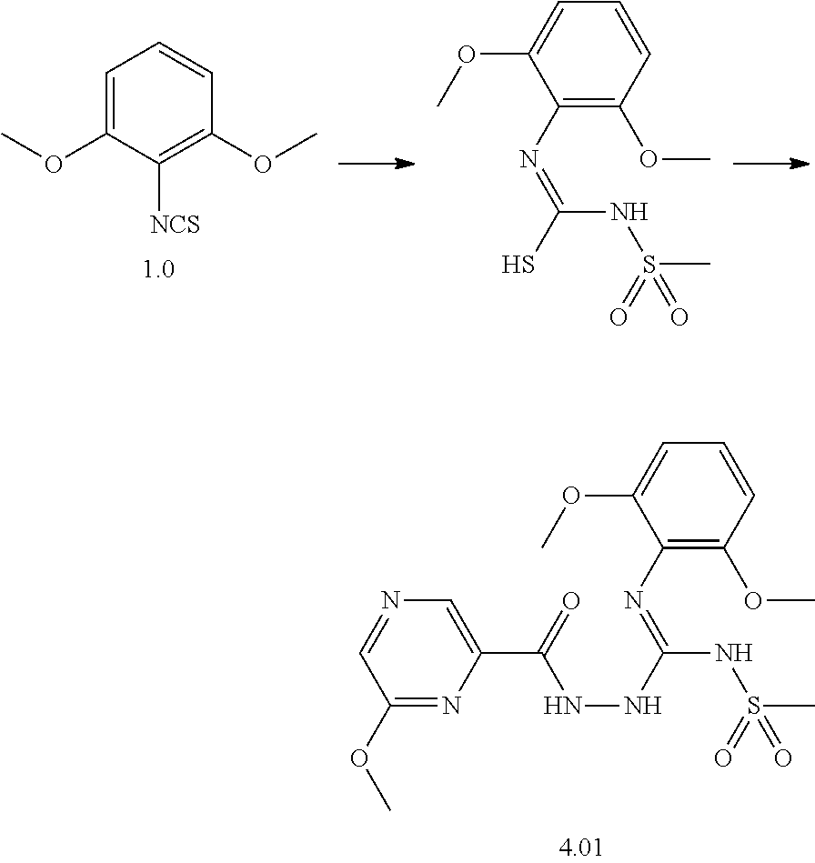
C1(OC)=CC=CC(OC)=C1[NCS].SC(NS(=O)(=O)C)=NC1=C(OC)C=CC=C1OC.C1(C(=O)NNC(NS(=O)(=O)C)=NC2=C(OC)C=CC=C2OC)=CN=CC(OC)=N1
